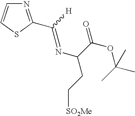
N1=C(C([H])=NC(C(OC(C)(C)C)=O)CC[SO2Me])SC=C1
